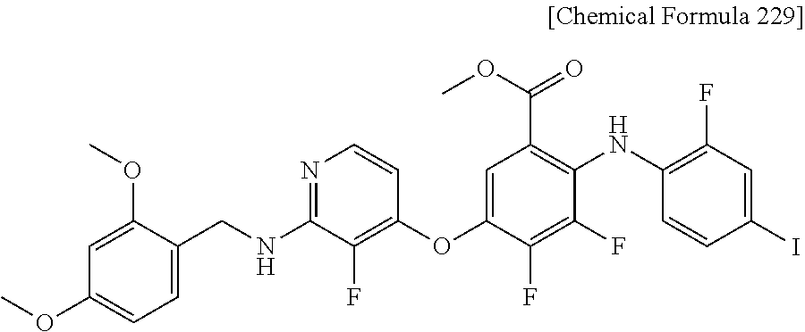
C1(OC2=CC(C(OC)=O)=C(NC3=C(F)C=C(I)C=C3)C(F)=C2F)=C(F)C(NCC2=CC=C(OC)C=C2OC)=NC=C1
